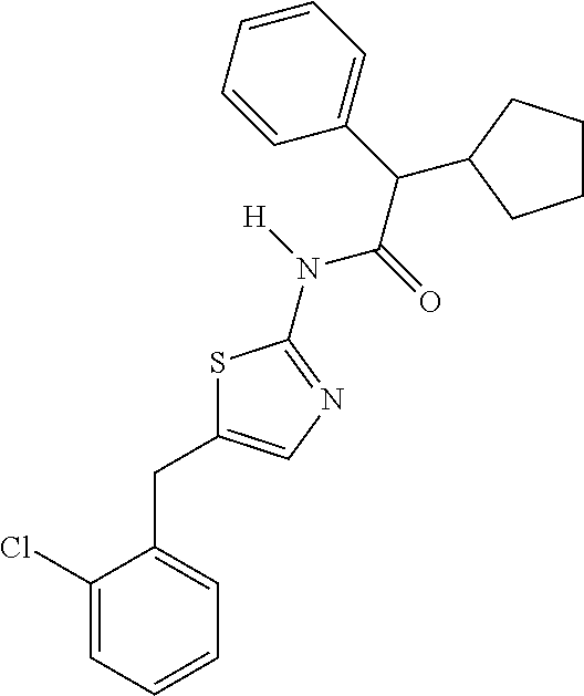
S1C(CC2=CC=CC=C2Cl)=CN=C1N(C(C(C1=CC=CC=C1)C1CCCC1)=O)[H]
